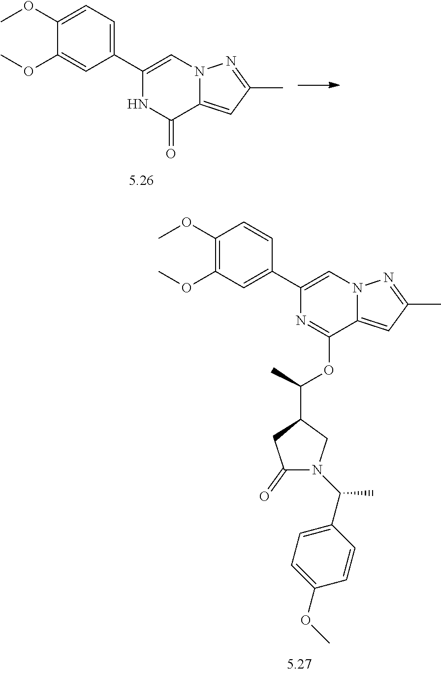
C1(C2=CN3C(=CC(C)=N3)C(OC(C)C3CN(C(C4=CC=C(OC)C=C4)C)C(=O)C3)=N2)=CC(OC)=C(OC)C=C1.C1(C2=CN3C(=CC(C)=N3)C(=O)N2)=CC=C(OC)C(OC)=C1
